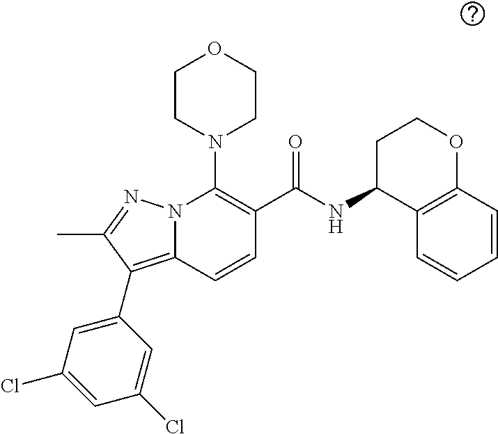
C1N(C2=C(C(NC3C4=C(C=CC=C4)OCC3)=O)C=CC3=C(C4=CC(Cl)=CC(Cl)=C4)C(C)=NN23)CCOC1
